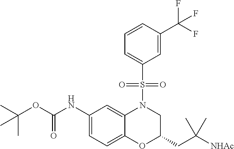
C1(NC(OC(C)(C)C)=O)=CC=C2C(=C1)N(S(C1=CC=CC(C(F)(F)F)=C1)(=O)=O)CC(CC([NHAc])(C)C)O2
